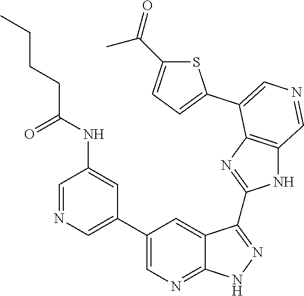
C1=NC=C(C2=CN=C3C(=C2)C(C2=NC4=C(N2)C=NC=C4C2=CC=C(C(=O)C)S2)=NN3)C=C1NC(CCCC)=O
